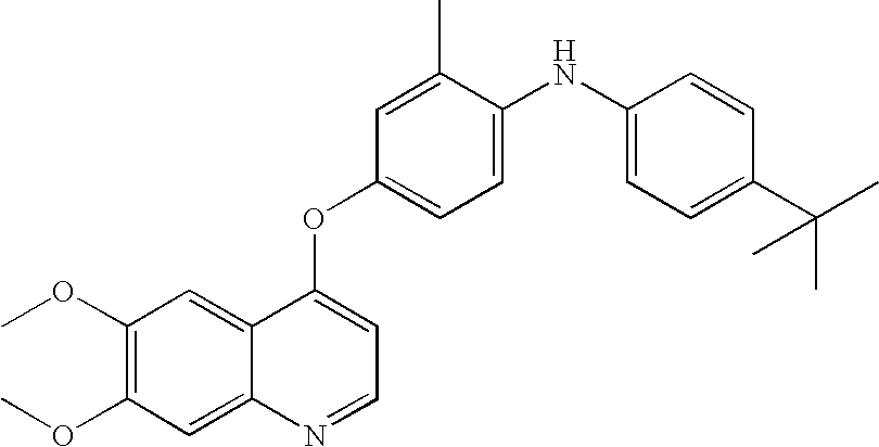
C1(C)=CC(OC2=CC=NC3=CC(OC)=C(OC)C=C23)=CC=C1NC1=CC=C(C(C)(C)C)C=C1
